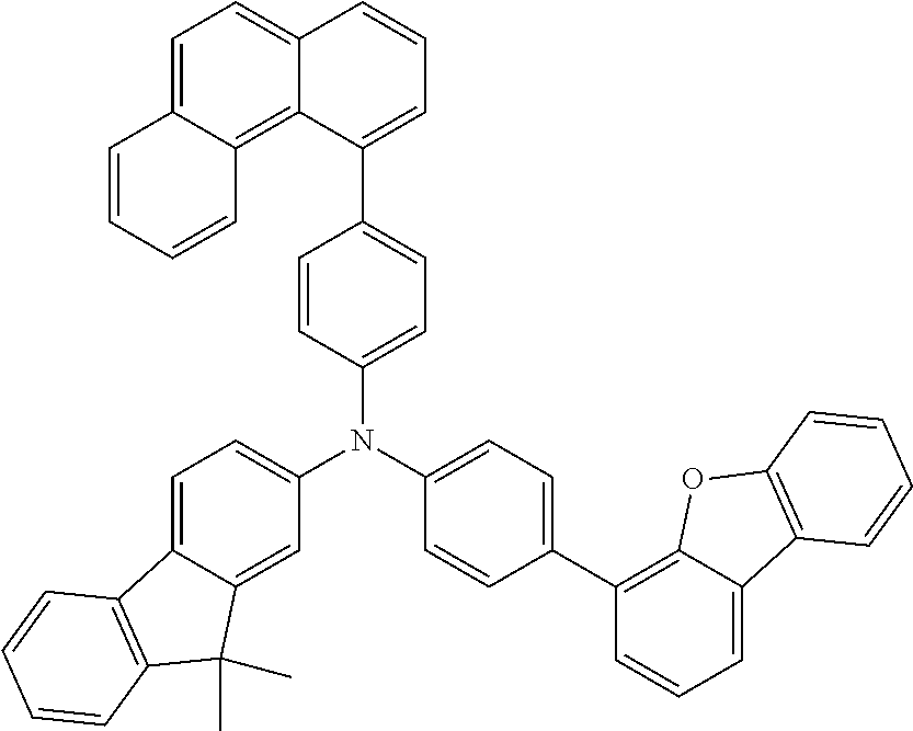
C1=C(N(C2=CC=C(C3=C4C(=CC=C3)C3=C(O4)C=CC=C3)C=C2)C2=CC=C(C3=CC=CC4=CC=C5C(=C34)C=CC=C5)C=C2)C=C2C(=C1)C1=C(C2(C)C)C=CC=C1
